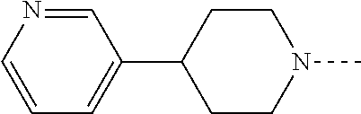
C1=NC=CC=C1C1CCN(C)CC1
